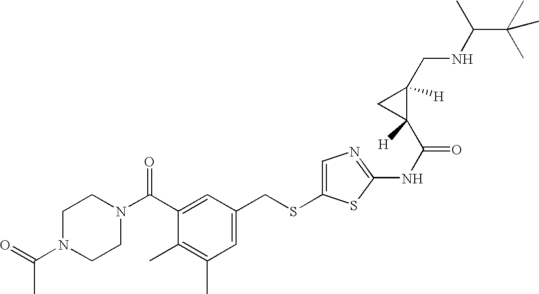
C1N(C(=O)C)CCN(C(C2=CC(CSC3=CN=C(NC(=O)C4([H])C(CNC(C(C)(C)C)C)([H])C4)S3)=CC(C)=C2C)=O)C1
